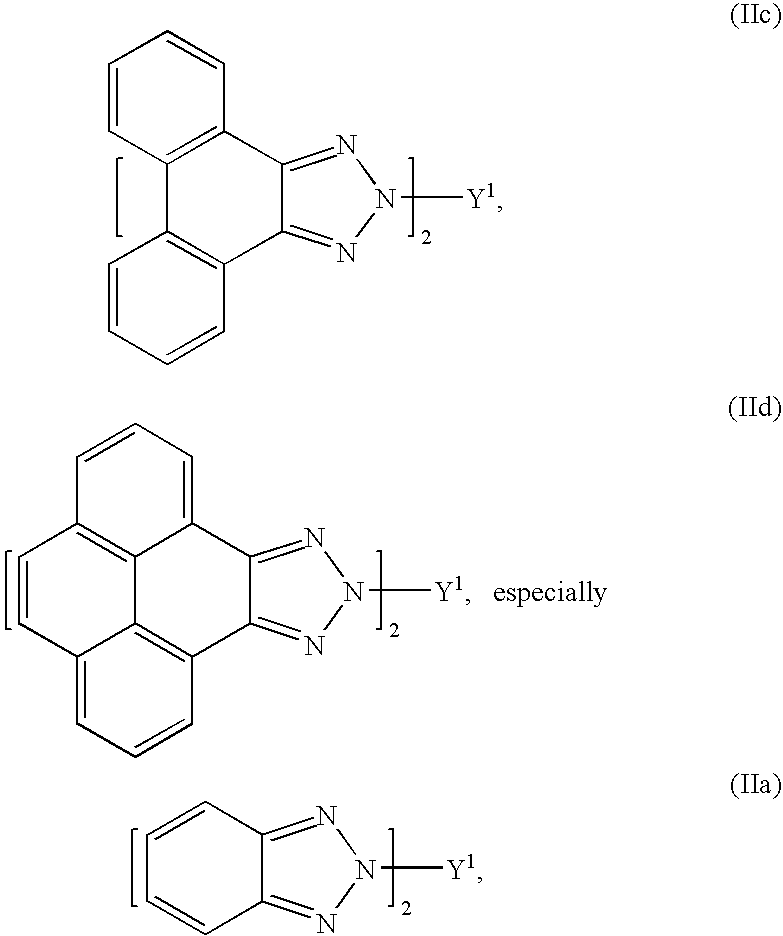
C1=CC2=NN([Y1])N=C2C=C1.C12=C(C3=NN([Y1])N=C3C3=C1C=CC=C3)C=CC=C2.C12=C3C=CC=C1C1=NN([Y1])N=C1C1=C2C(=CC=C1)C=C3.[especially]
